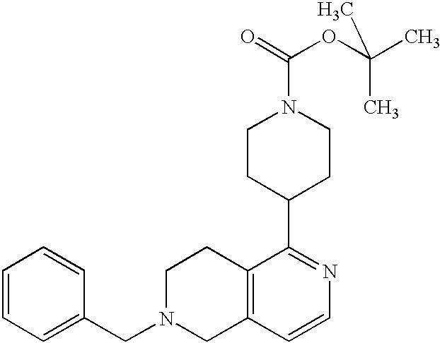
C1=CC=C(CN2CCC3=C(C2)C=CN=C3C2CCN(C(=O)OC(C)(C)C)CC2)C=C1
